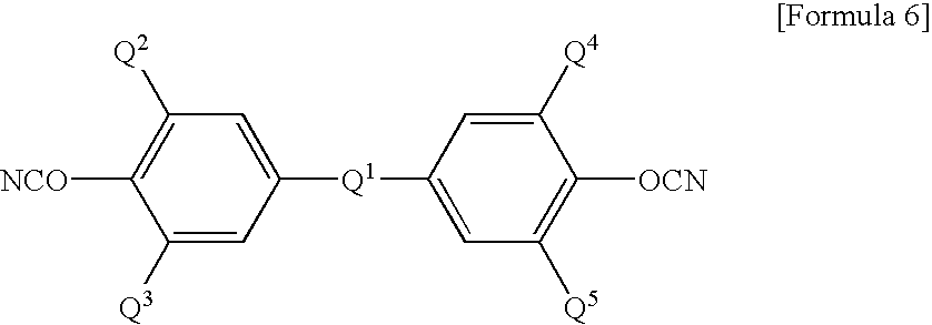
C1([Q2])=C([NCO])C([Q3])=CC([Q1]C2=CC([Q5])=C([OCN])C([Q4])=C2)=C1
